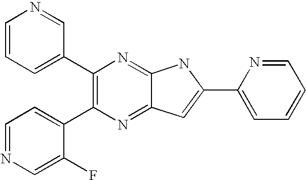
C1(C2=CC=CN=C2)=C(C2=CC=NC=C2F)N=C2C(=N1)NC(C1=CC=CC=N1)=C2
